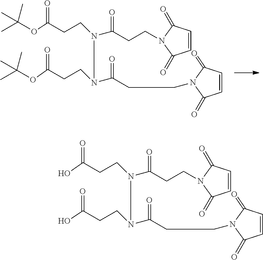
C1=CC(=O)N(CCC(=O)N(CCC(OC(C)(C)C)=O)N(C(CCN2C(=O)C=CC2=O)=O)CCC(OC(C)(C)C)=O)C1=O.C1=CC(=O)N(CCC(=O)N(CCC(O)=O)N(C(CCN2C(=O)C=CC2=O)=O)CCC(O)=O)C1=O
